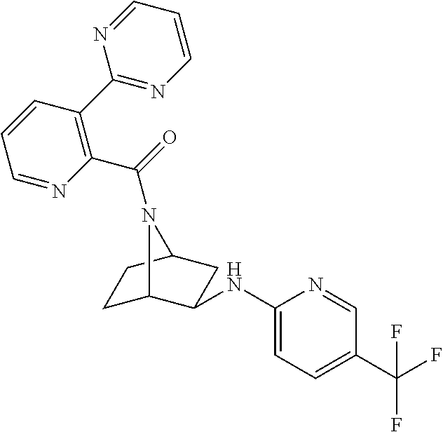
C1C2C(NC3=CC=C(C(F)(F)F)C=N3)CC(C1)N2C(=O)C1=C(C2=NC=CC=N2)C=CC=N1
